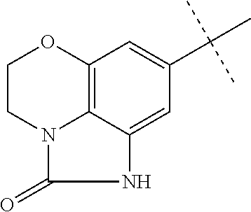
C1CN2C3=C(O1)C=C(C(C)(C)C)C=C3NC2=O
